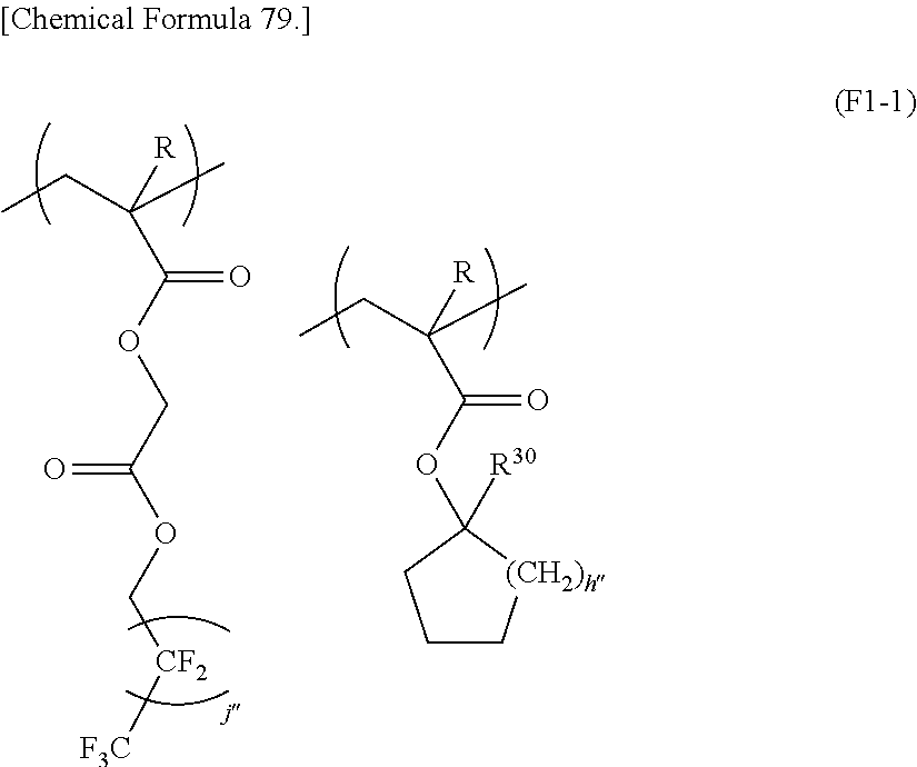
CCC(C)([R])C(OC1([R30])[(CH2)h]CCC1)=O.CCC(C)([R])C(OCC(OC[CF2][F3C])=O)=O
